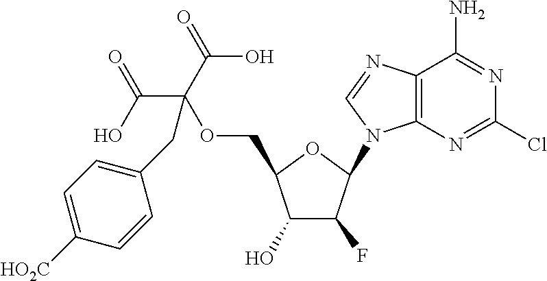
C12=C(N=CN1C1C(F)C(O)C(COC(C(=O)O)(C(=O)O)CC3=CC=C([HO2C])C=C3)O1)C(N)=NC(Cl)=N2
